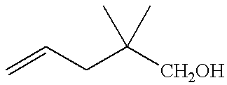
C=CCC([CH2OH])(C)C
